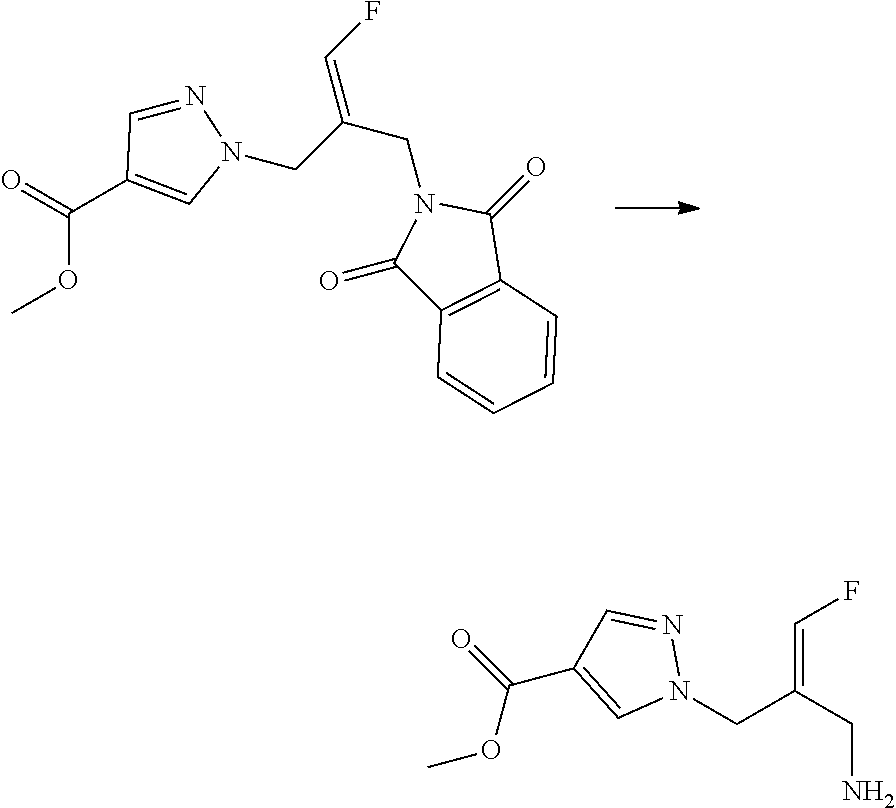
C(C(CN1C(=O)C2=C(C1=O)C=CC=C2)=CF)N1N=CC(C(=O)OC)=C1.N1(CC(CN)=CF)N=CC(C(=O)OC)=C1
